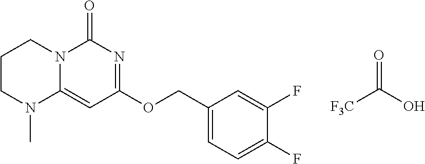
O=C(O)[F3C].C1CN(C)C2=CC(OCC3=CC=C(F)C(F)=C3)=NC(=O)N2C1
